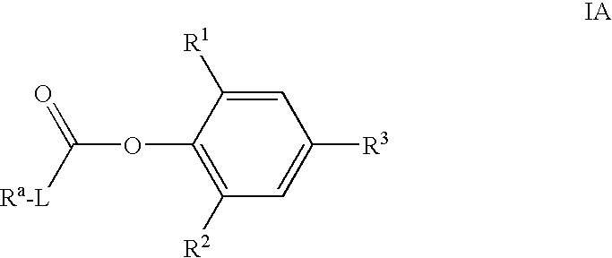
C1=C([R1])C(OC([Ra-L])=O)=C([R2])C=C1[R3]
